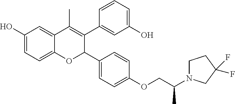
C12=CC=C(O)C=C1C(C)=C(C1=CC(O)=CC=C1)C(C1=CC=C(OCC(N3CCC(F)(F)C3)C)C=C1)O2
